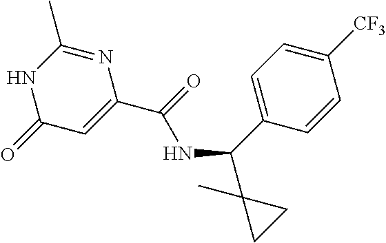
N1C(=O)C=C(C(=O)NC(C2=CC=C([CF3])C=C2)C2(C)CC2)N=C1C
